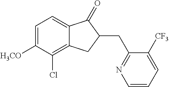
C1=C([H3CO])C(Cl)=C2C(=C1)C(=O)C(CC1=NC=CC=C1[CF3])C2
